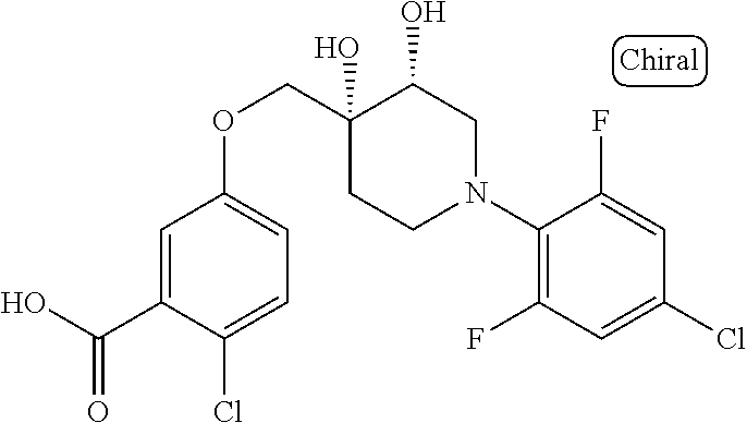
C1(N2CC(O)C(O)(COC3=CC=C(Cl)C(C(O)=O)=C3)CC2)=C(F)C=C(Cl)C=C1F
